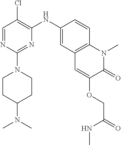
C1=NC(N2CCC(N(C)C)CC2)=NC(NC2=CC3=C(C=C2)N(C)C(=O)C(OCC(NC)=O)=C3)=C1Cl
